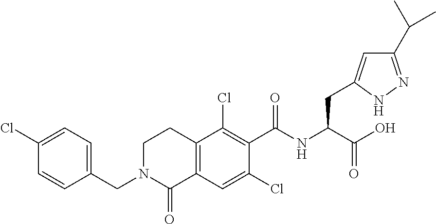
C1(CN2C(=O)C3=C(CC2)C(Cl)=C(C(NC(C(O)=O)CC2=CC(C(C)C)=NN2)=O)C(Cl)=C3)=CC=C(Cl)C=C1
